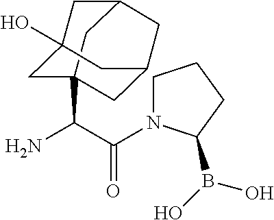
NC(C(=O)N1CCCC1B(O)O)C12CC3(O)CC(C1)CC(C2)C3
